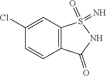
C1(Cl)=CC2=C(C=C1)C(=O)NS2(=N)=O
